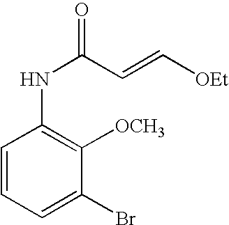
C1=CC=C(Br)C([OCH3])=C1NC(C=C[OEt])=O
